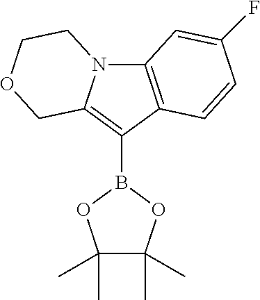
C12=C(C(B3OC(C)(C)C(C)(C)O3)=C3N1CCOC3)C=CC(F)=C2
